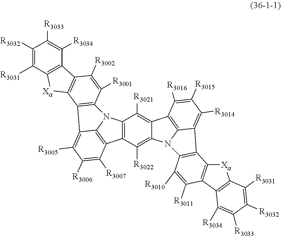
C1([R3032])=C([R3031])C2=C(C([R3034])=C1[R3033])C1=C([Xa]2)C2=C(C([R3001])=C1[R3002])N1C3=C(C([R3022])=C4C(=C3[R3021])C3=C5N4C4=C(C5=C([R3014])C([R3015])=C3[R3016])C3=C(C5=C([Xa]3)C([R3031])=C([R3032])C([R3033])=C5[R3034])C([R3011])=C4[R3010])C3=C1C2=C([R3005])C([R3006])=C3[R3007]
